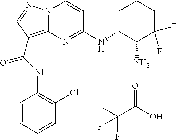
N(C(=O)C1=C2N(N=C1)C=CC(NC1C(N)C(F)(F)CCC1)=N2)C1=C(Cl)C=CC=C1.FC(C(O)=O)(F)F
